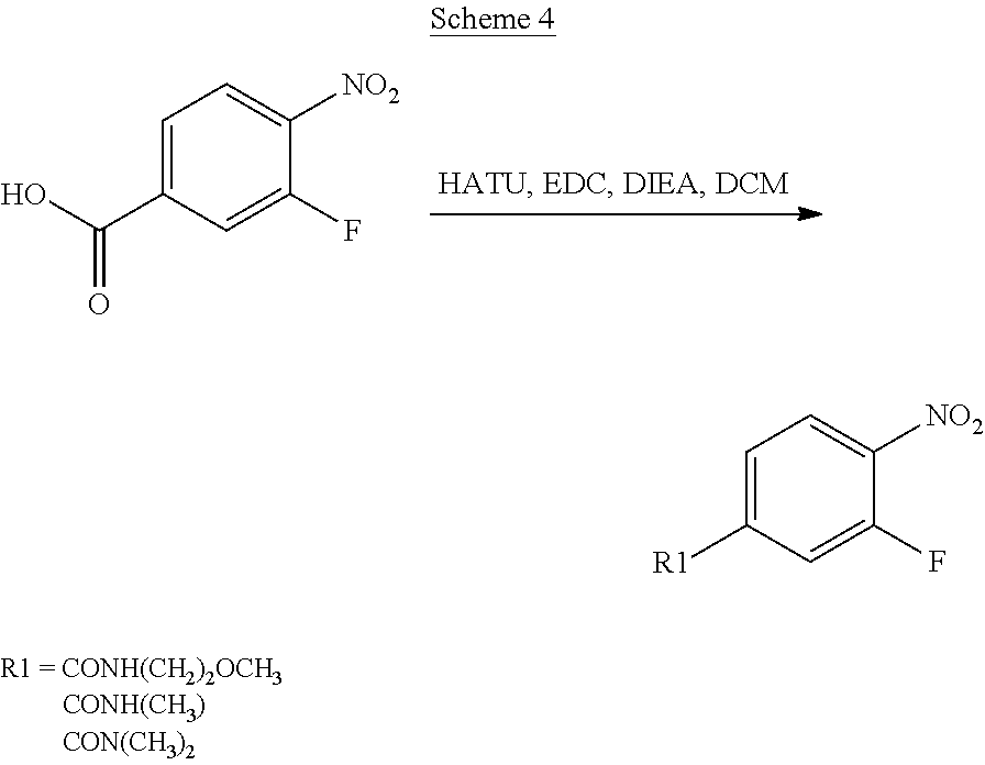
C1=C(C(O)=O)C=C(F)C([NO2])=C1.C1=C([R1])C=C(F)C([NO2])=C1
